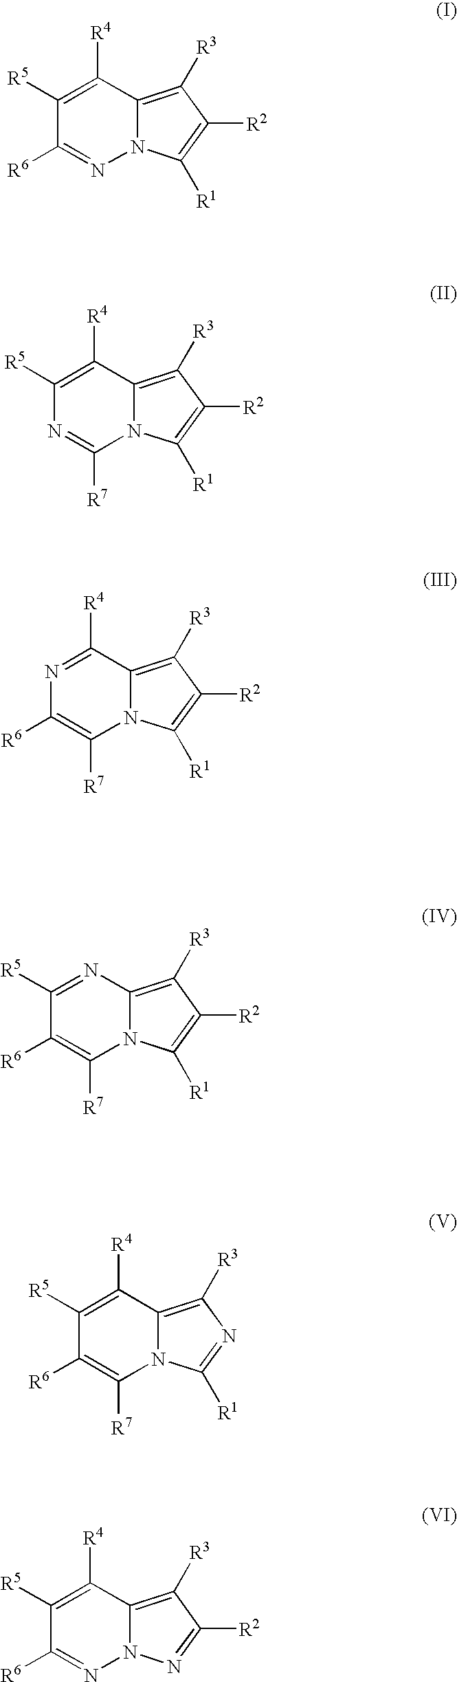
C1([R5])=C([R4])C2=C([R3])C([R2])=C([R1])N2N=C1[R6].C1([R5])=C([R4])C2=C([R3])C([R2])=C([R1])N2C([R7])=N1.N1=C([R4])C2=C([R3])C([R2])=C([R1])N2C([R7])=C1[R6].C1([R5])=NC2=C([R3])C([R2])=C([R1])N2C([R7])=C1[R6].C1([R5])=C([R4])C2=C([R3])N=C([R1])N2C([R7])=C1[R6].C1([R5])=C([R4])C2=C([R3])C([R2])=NN2N=C1[R6]
